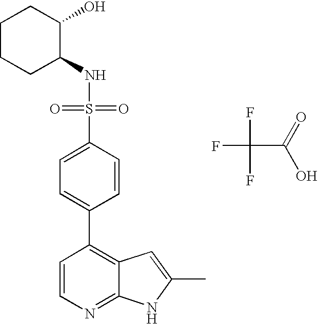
FC(F)(C(=O)O)F.S(C1=CC=C(C2=C3C(=NC=C2)NC(C)=C3)C=C1)(=O)(=O)NC1C(O)CCCC1
